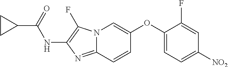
C1=CC2=NC(NC(C3CC3)=O)=C(F)N2C=C1OC1=CC=C([NO2])C=C1F
